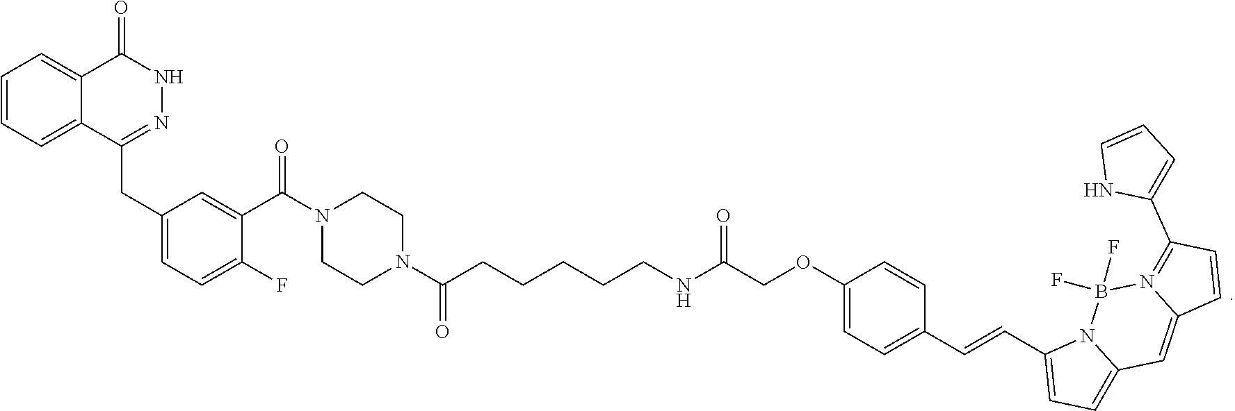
C1=CC=C2C(=C1)C(=O)NN=C2CC1=CC=C(F)C(C(N2CCN(C(CCCCCNC(COC3=CC=C(C=CC4=CC=C5N4B(F)(F)N4=C(C6=CC=CN6)C=CC4=C5)C=C3)=O)=O)CC2)=O)=C1
